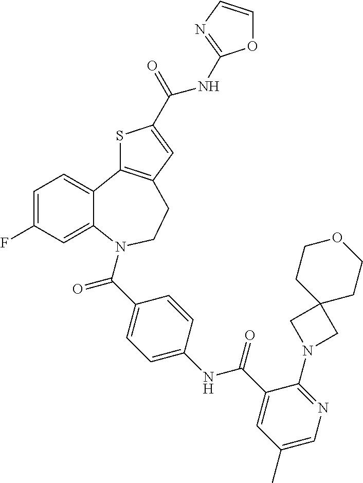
C1=C(F)C=C2C(=C1)C1=C(CCN2C(C2=CC=C(NC(C3=CC(C)=CN=C3N3CC4(C3)CCOCC4)=O)C=C2)=O)C=C(C(=O)NC2=NC=CO2)S1
